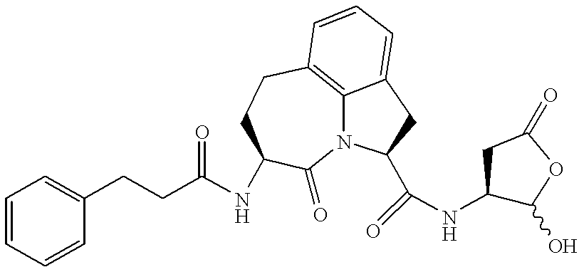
C1=CC=CC(CCC(=O)NC2CCC3=C4N(C2=O)C(C(=O)NC2C(O)OC(=O)C2)CC4=CC=C3)=C1
